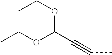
C(C#CC)(OCC)OCC
